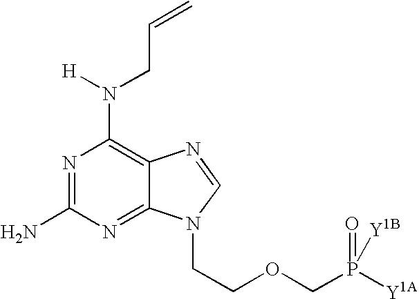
N1=C(N)N=C2C(=C1N([H])CC=C)N=CN2CCOCP([Y1A])(=O)[Y1B]
